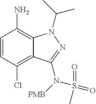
C1=CC(Cl)=C2C(=C1N)N(C(C)C)N=C2N([PMB])S(=O)(C)=O
